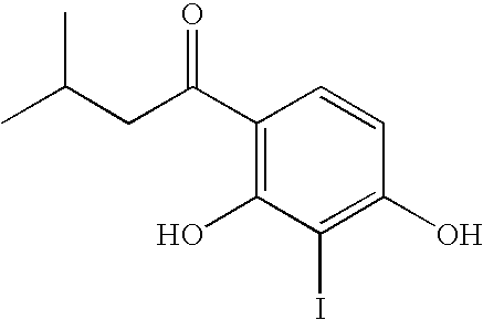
C1(C(CC(C)C)=O)=C(O)C(I)=C(O)C=C1
